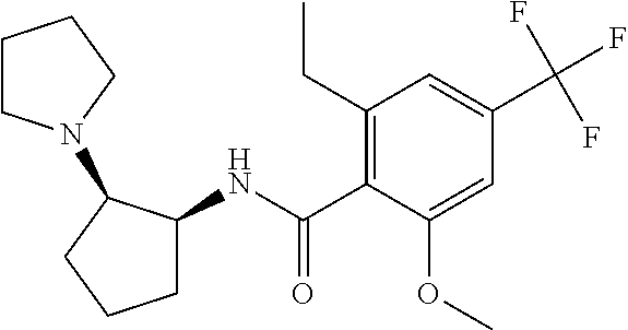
C1(CC)=C(C(NC2CCCC2N2CCCC2)=O)C(OC)=CC(C(F)(F)F)=C1
